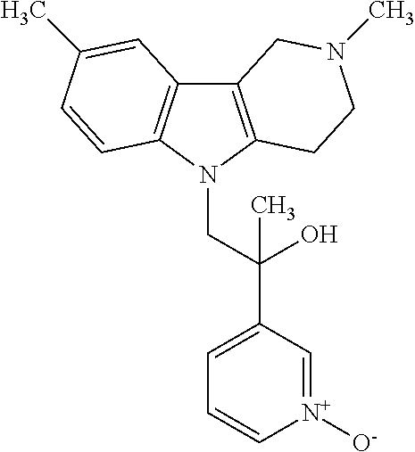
C12=C(N(CC(C3=CC=C[N+]([O-])=C3)(O)C)C3=C1C=C(C)C=C3)CCN(C)C2
